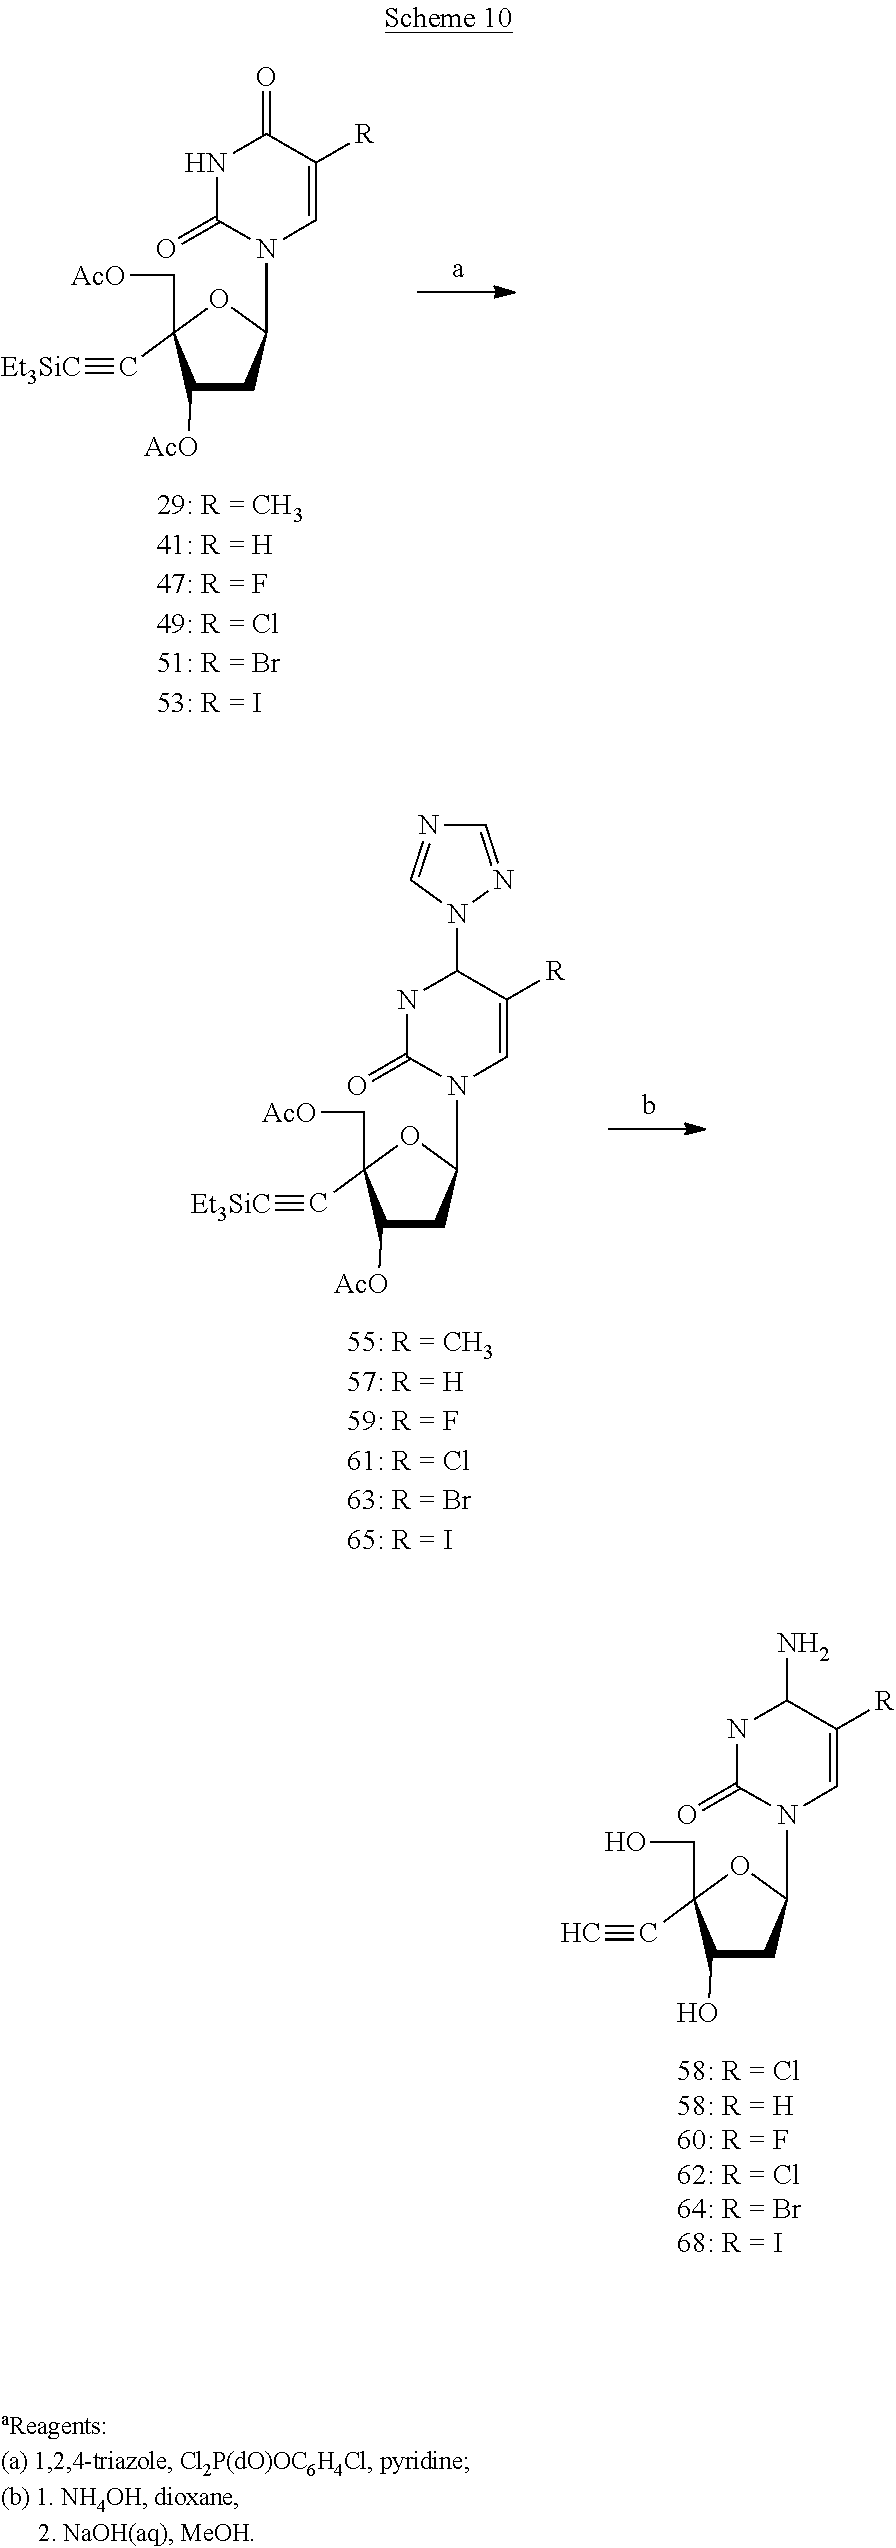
C1([AcO])CC(N2C=C([R])C(=O)NC2=O)OC1(C[AcO])C#[Et3SiC].C1(O)CC(N2C=C([R])C(N)NC2=O)OC1(CO)C#C.C1([AcO])CC(N2C=C([R])C(N3N=CN=C3)NC2=O)OC1(C[AcO])C#[Et3SiC]
